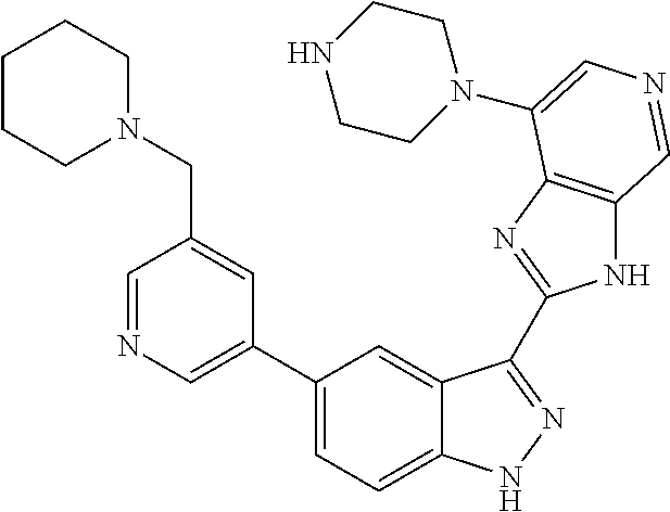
C1(C2=CN=CC(CN3CCCCC3)=C2)=CC=C2C(=C1)C(C1=NC3=C(N1)C=NC=C3N1CCNCC1)=NN2
